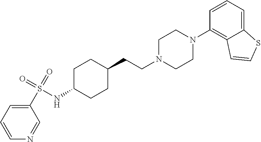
C1(S(=O)(NC2CCC(CCN3CCN(C4=C5C(=CC=C4)SC=C5)CC3)CC2)=O)=CC=CN=C1
